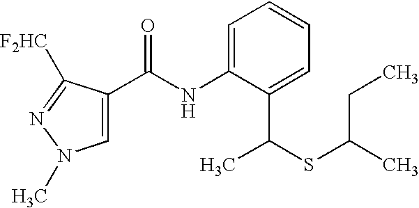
C1=C(C(NC2=CC=CC=C2C(SC(C)CC)C)=O)C([F2HC])=NN1C
